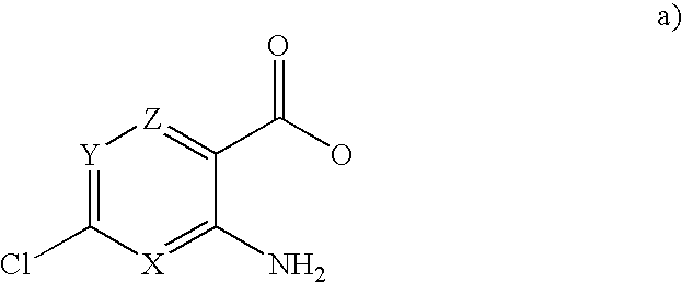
[Y]1=C(Cl)[X]=C(N)C(C(O)=O)=[Z]1
